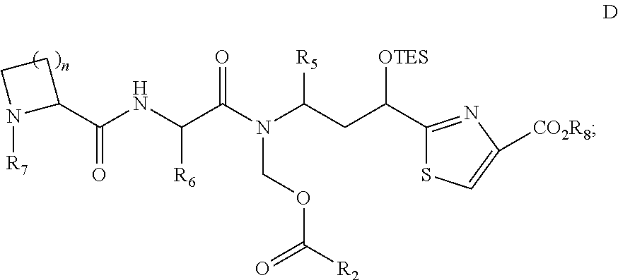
O=C(N(C(CC(C1=NC([CO2R8])=CS1)[OTES])[R5])COC([R2])=O)C(NC(C1CCN1[R7])=O)[R6]
